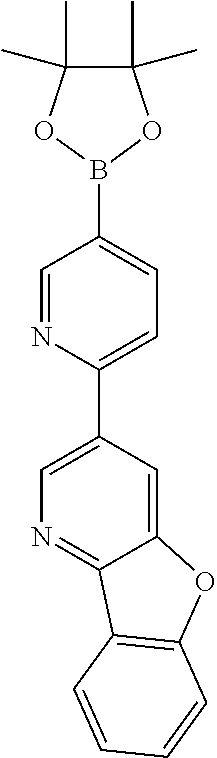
C1(C2=CC=C(B3OC(C)(C)C(C)(C)O3)C=N2)=CN=C2C(=C1)OC1=C2C=CC=C1
